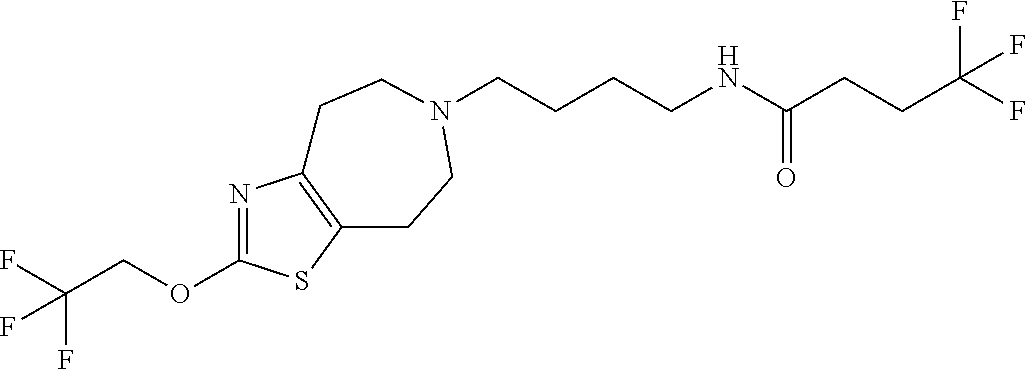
C(CCCNC(CCC(F)(F)F)=O)N1CCC2=C(N=C(OCC(F)(F)F)S2)CC1
